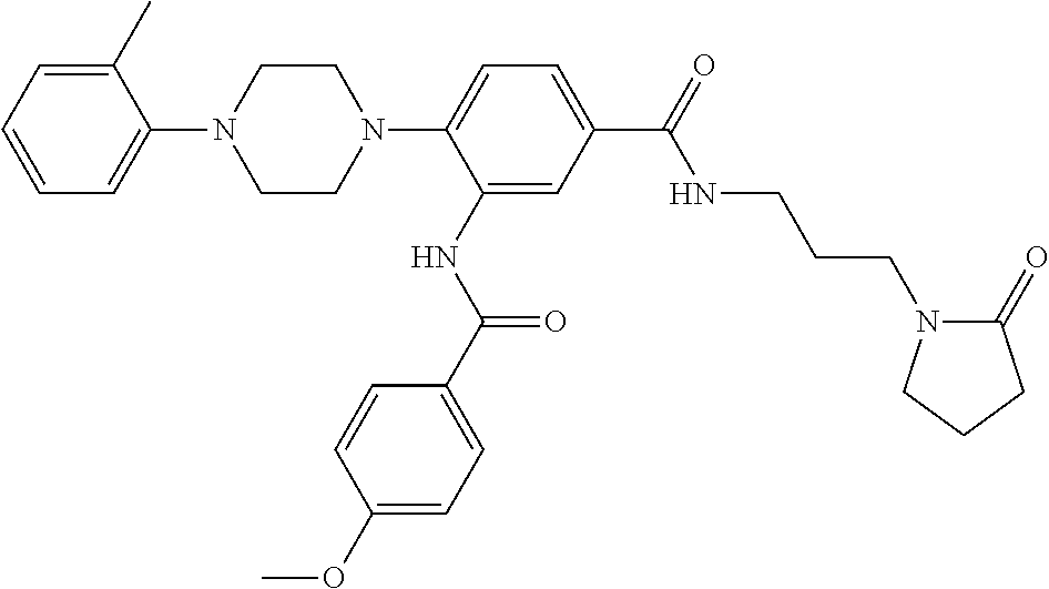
C1=CC=C(C)C(N2CCN(C3=CC=C(C(=O)NCCCN4C(=O)CCC4)C=C3NC(C3=CC=C(OC)C=C3)=O)CC2)=C1
